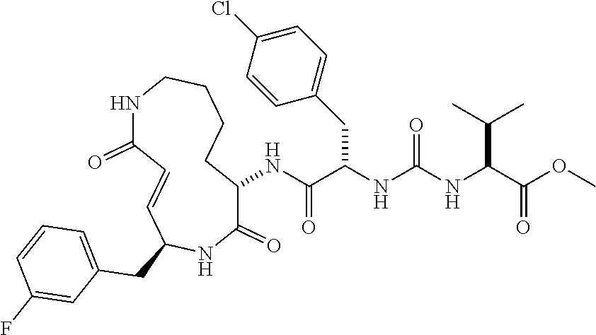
N(C(C(NC(NC(C(OC)=O)C(C)C)=O)CC1=CC=C(Cl)C=C1)=O)C1C(=O)NC(CC2=CC=CC(F)=C2)C=CC(=O)NCCCC1
